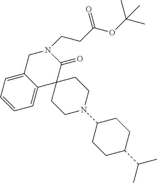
C1C2=CC=CC=C2C2(C(=O)N1CCC(OC(C)(C)C)=O)CCN(C1CCC(C(C)C)CC1)CC2
